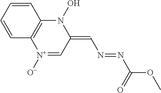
C1=CC=CC2=C1[N+]([O-])=CC(=CN=NC(OC)=O)N2O
